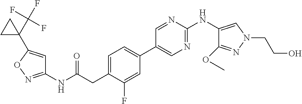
C1(NC(=O)CC2=CC=C(C3=CN=C(NC4=CN(CCO)N=C4OC)N=C3)C=C2F)=NOC(C2(C(F)(F)F)CC2)=C1
